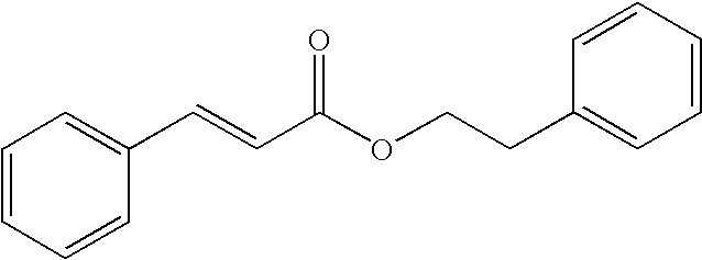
C1=CC=CC(C=CC(OCCC2=CC=CC=C2)=O)=C1
